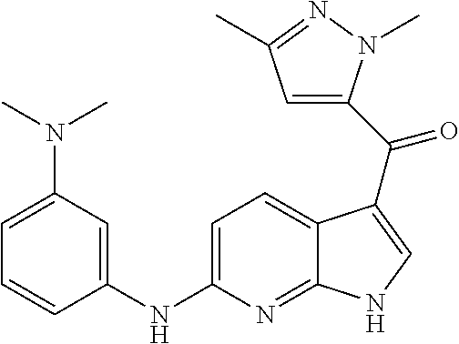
C1=C2C(=NC(NC3=CC(N(C)C)=CC=C3)=C1)NC=C2C(C1=CC(C)=NN1C)=O
